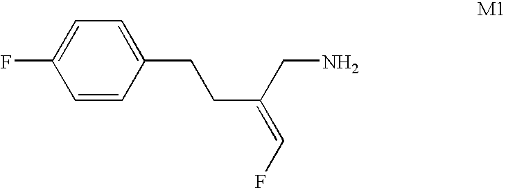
C1=CC(CCC(=CF)CN)=CC=C1F
